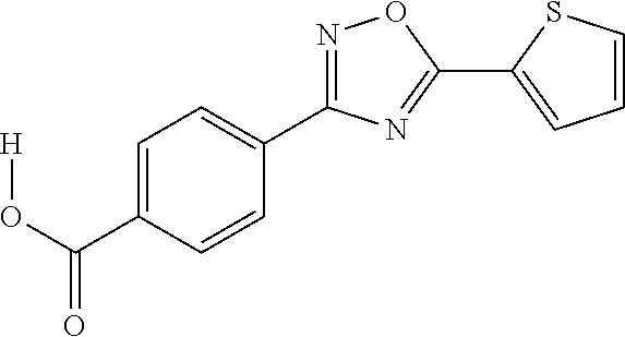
[H]OC(C1=CC=C(C2=NOC(C3=CC=CS3)=N2)C=C1)=O
